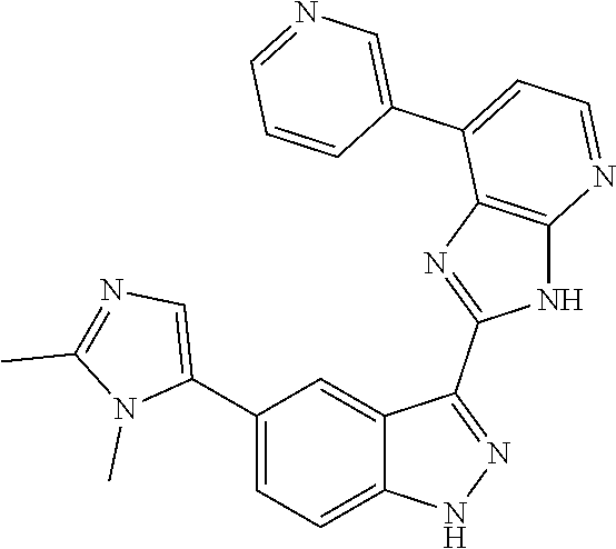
C1(C2=CC=C3C(=C2)C(C2=NC4=C(N2)N=CC=C4C2=CN=CC=C2)=NN3)=CN=C(C)N1C
